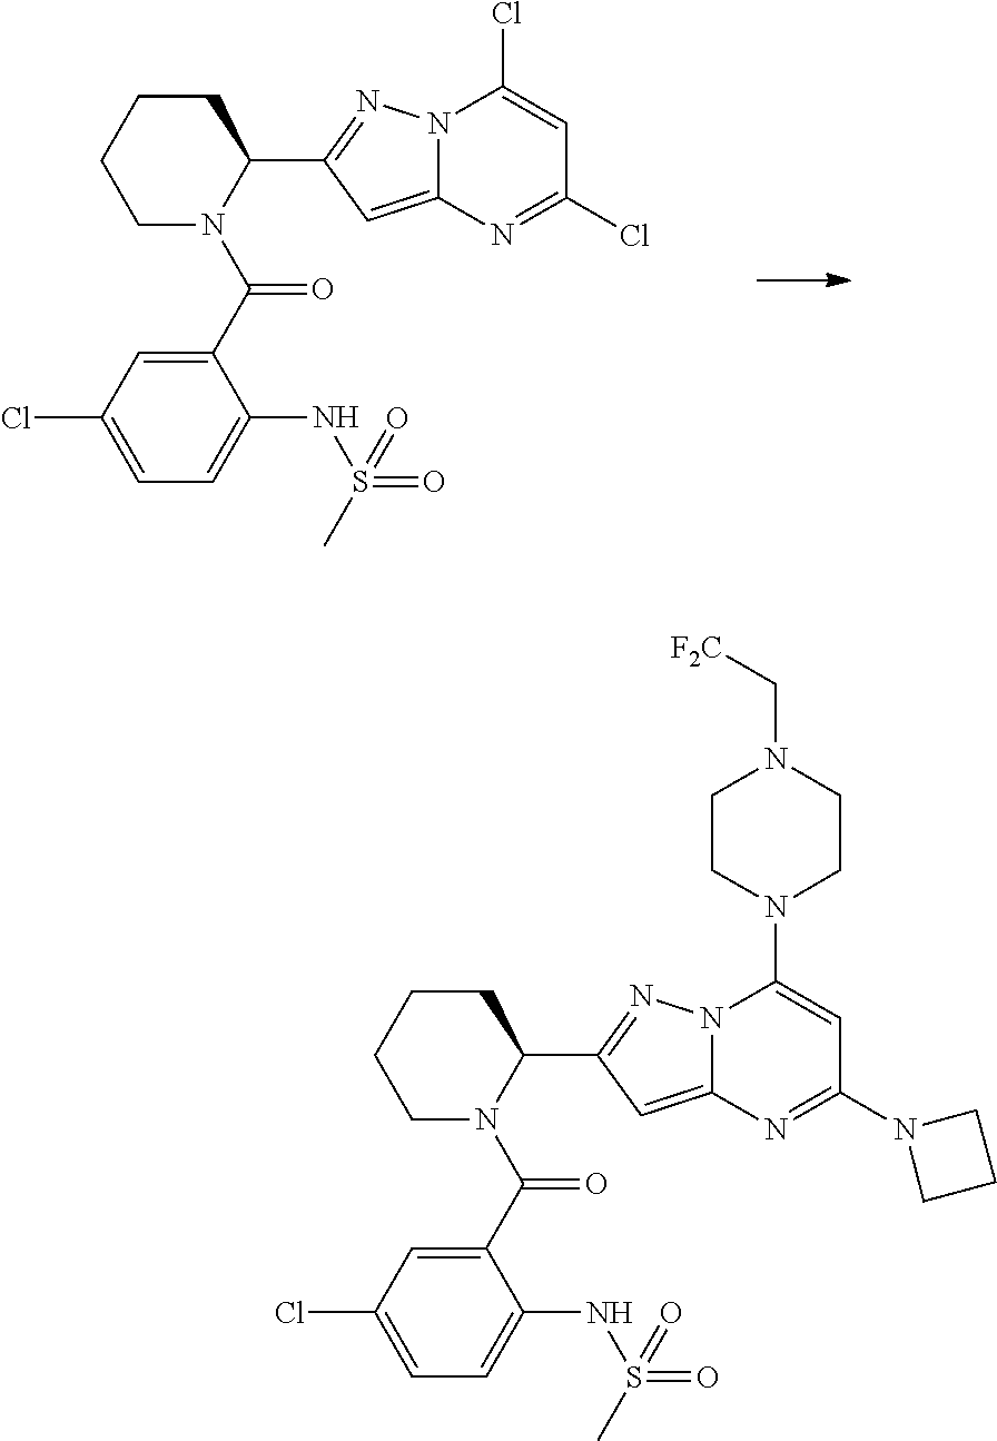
C1CCCN(C(C2=CC(Cl)=CC=C2NS(=O)(C)=O)=O)C1C1=NN2C(=C1)N=C(Cl)C=C2Cl.C1CCCN(C(C2=CC(Cl)=CC=C2NS(=O)(C)=O)=O)C1C1=NN2C(=C1)N=C(N1CCC1)C=C2N1CCN(C[F2C])CC1
